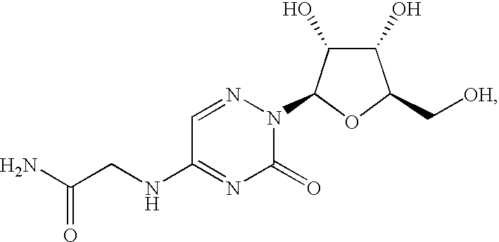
NC(=O)CNC1=NC(=O)N(C2C(O)C(O)C(C[OH])O2)N=C1
